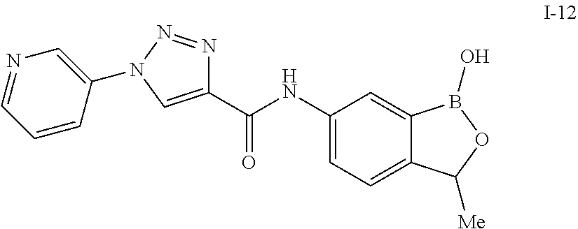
C1(C(NC2=CC=C3C(=C2)B(O)OC3[Me])=O)=CN(C2=CN=CC=C2)N=N1
